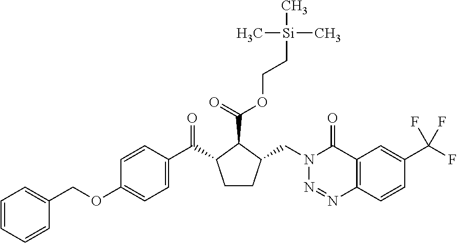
C1(OCC2=CC=CC=C2)=CC=C(C(C2CCC(CN3N=NC4=C(C3=O)C=C(C(F)(F)F)C=C4)C2C(=O)OCC[Si](C)(C)C)=O)C=C1
